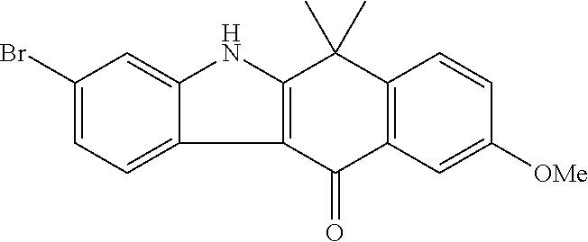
C12=C(C(=O)C3=C(C1(C)C)C=CC([OMe])=C3)C1=CC=C(Br)C=C1N2
